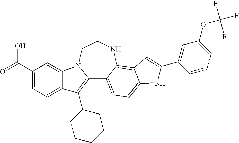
C12=C(C3CCCCC3)C3=CC=C(C(=O)O)C=C3N1CCNC1=C3C(=CC=C21)NC(C1=CC(OC(F)(F)F)=CC=C1)=C3
